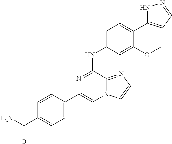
C1=CC(C(=O)N)=CC=C1C1=CN2C(=NC=C2)C(NC2=CC=C(C3=CC=NN3)C(OC)=C2)=N1
